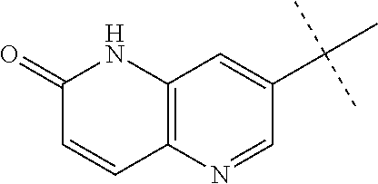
C1(=O)C=CC2=C(N1)C=C(C(C)(C)C)C=N2
